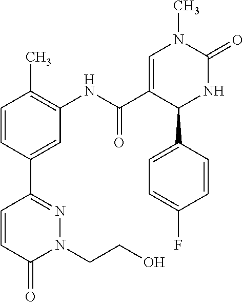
C1=CC(C)=C(NC(C2=CN(C)C(=O)NC2C2=CC=C(F)C=C2)=O)C=C1C1=NN(CCO)C(=O)C=C1
